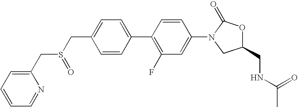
C1=C(CS(CC2=CC=CC=N2)=O)C=CC(C2=C(F)C=C(N3CC(CNC(C)=O)OC3=O)C=C2)=C1
